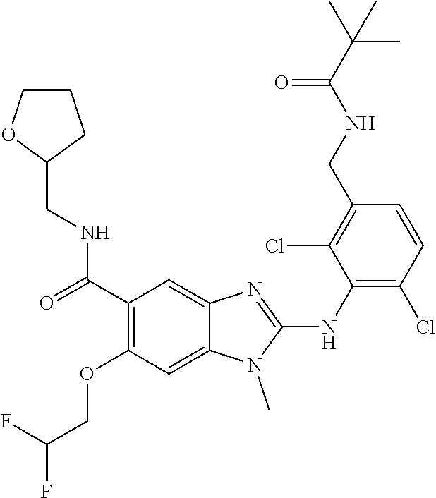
C1(C(=O)NCC2CCCO2)=C(OCC(F)F)C=C2C(=C1)N=C(NC1=C(Cl)C=CC(CNC(C(C)(C)C)=O)=C1Cl)N2C
